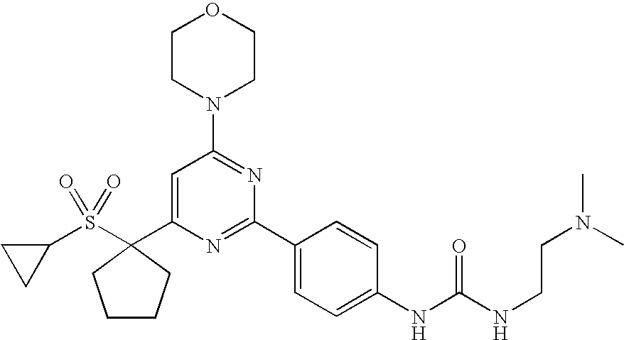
C1(C2(S(C3CC3)(=O)=O)CCCC2)=CC(N2CCOCC2)=NC(C2=CC=C(NC(=O)NCCN(C)C)C=C2)=N1
